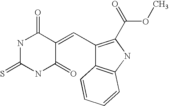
C1(C=C2C(=O)NC(=S)NC2=O)=C(C(=O)OC)NC2=C1C=CC=C2
